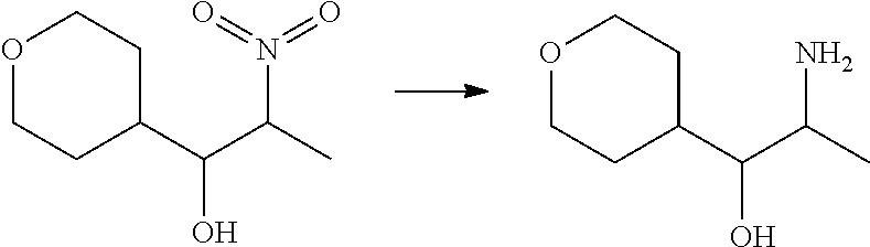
C1CC(C(C(C)N(=O)=O)O)CCO1.C1CC(C(C(C)N)O)CCO1
